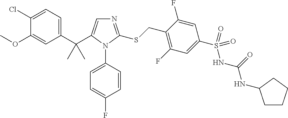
C1(C(C2=CN=C(SCC3=C(F)C=C(S(NC(=O)NC4CCCC4)(=O)=O)C=C3F)N2C2=CC=C(F)C=C2)(C)C)=CC=C(Cl)C(OC)=C1
